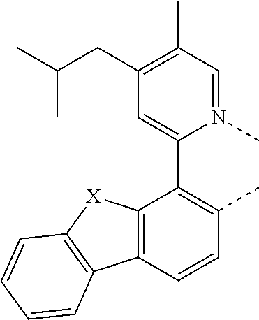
C12=C(C=CC(C)=C1C1=CC(CC(C)C)=C(C)C=N1C)C1=C([X]2)C=CC=C1
